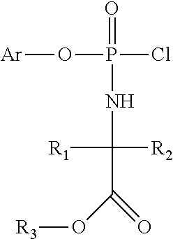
[Ar]OP(=O)(Cl)NC([R1])([R2])C(O[R3])=O
